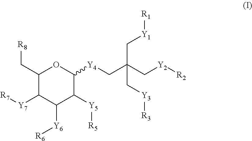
C1(C[R8])C([Y7][R7])C([Y6][R6])C([Y5][R5])C([Y4]CC(C[Y2][R2])(C[Y1][R1])C[Y3][R3])O1
